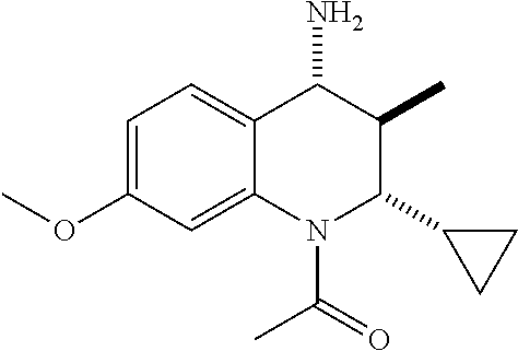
C1=C(OC)C=C2C(=C1)C(N)C(C)C(C1CC1)N2C(=O)C
